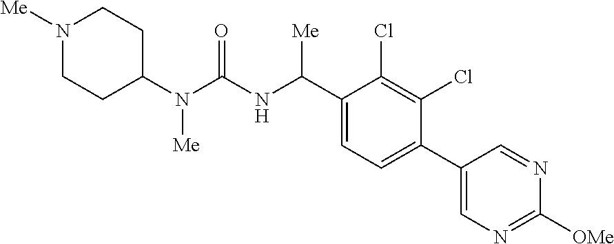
C1(N(C(NC(C2=CC=C(C3=CN=C([OMe])N=C3)C(Cl)=C2Cl)[Me])=O)[Me])CCN([Me])CC1
